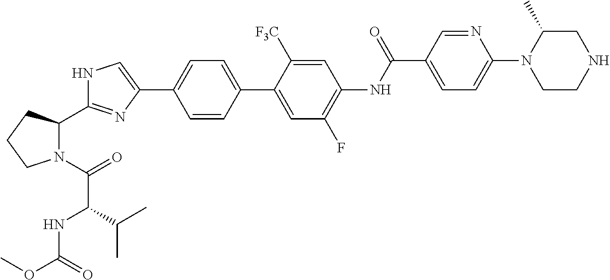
C1=CC(C2=CC(F)=C(NC(C3=CC=C(N4CCNCC4C)N=C3)=O)C=C2[F3C])=CC=C1C1=CNC(C2N(C(=O)C(NC(OC)=O)C(C)C)CCC2)=N1
